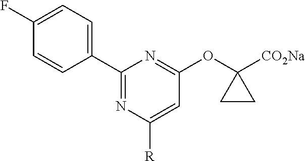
C1(C2=CC=C(F)C=C2)=NC([R])=CC(OC2([CO2Na])CC2)=N1
